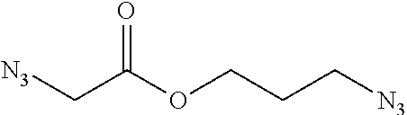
[N3]CC(OCCC[N3])=O
